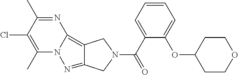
C1(C)=C(Cl)C(C)=NC2=C3C(=NN12)CN(C(=O)C1=CC=CC=C1OC1CCOCC1)C3
